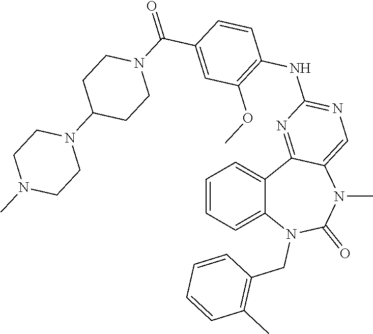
C1=CC=C2C(=C1)C1=NC(NC3=C(OC)C=C(C(=O)N4CCC(N5CCN(C)CC5)CC4)C=C3)=NC=C1N(C)C(=O)N2CC1=C(C)C=CC=C1
